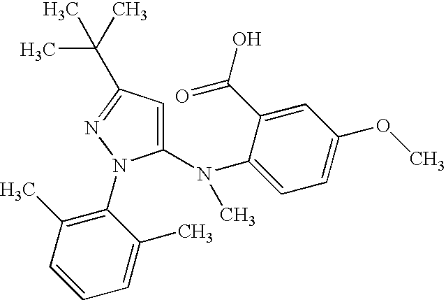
C1(N(C2=CC=C(OC)C=C2C(=O)O)C)=CC(C(C)(C)C)=NN1C1=C(C)C=CC=C1C
